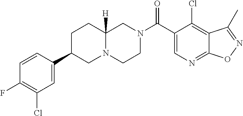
C12=NC=C(C(N3CCN4C([H])(C3)CCC(C3=CC(Cl)=C(F)C=C3)C4)=O)C(Cl)=C1C(C)=NO2
